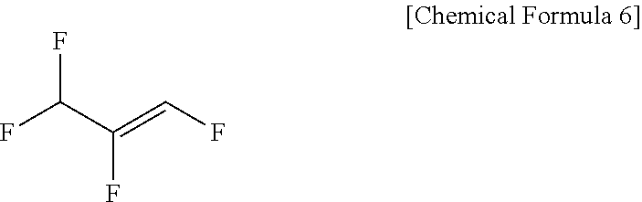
FC(C(F)=CF)F
